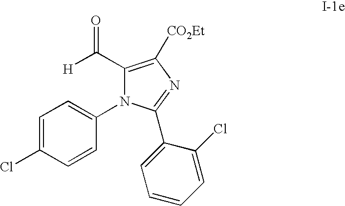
C1=C(Cl)C=CC(N2C(C([H])=O)=C([CO2Et])N=C2C2=CC=CC=C2Cl)=C1
